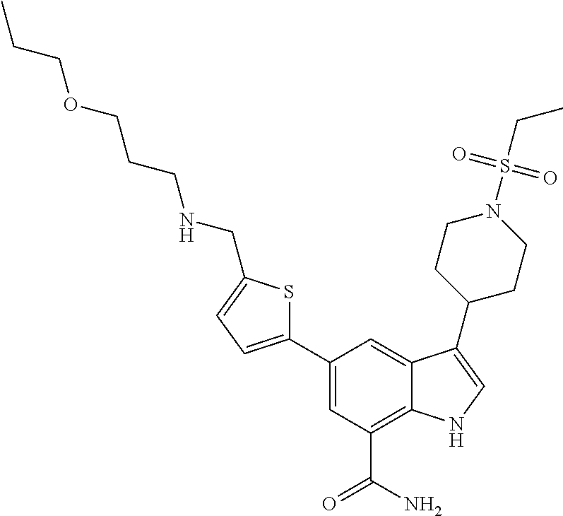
C1=C(C2=CC=C(CNCCCOCCC)S2)C=C2C(=C1C(N)=O)NC=C2C1CCN(S(CC)(=O)=O)CC1
